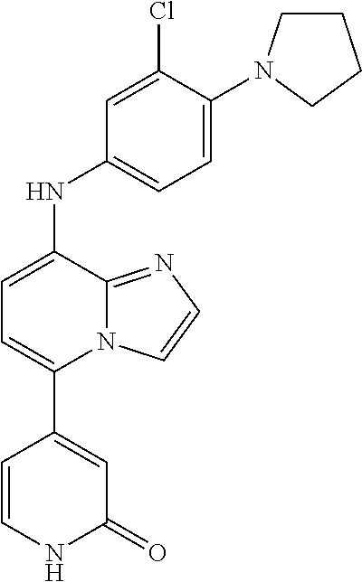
N12C(=NC=C1)C(NC1=CC=C(N3CCCC3)C(Cl)=C1)=CC=C2C1=CC(=O)NC=C1
